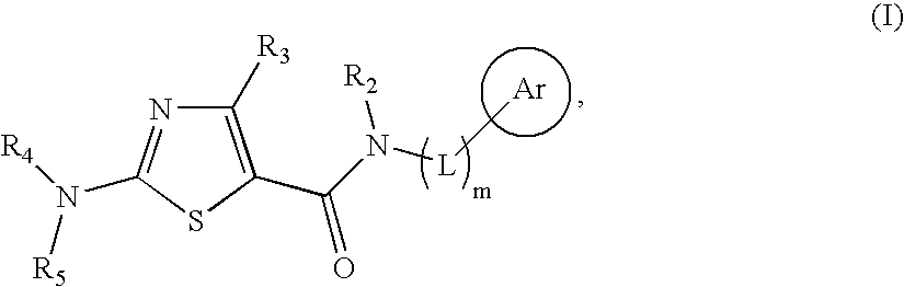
C1([R3])=C(C(N([L][Ar])[R2])=O)SC(N([R4])[R5])=N1
